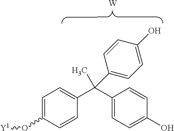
[W].C1=C(O[Y1])C=CC(C(C2=CC=C(O)C=C2)(C)C2=CC=C(O)C=C2)=C1
